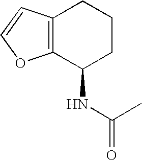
C12=C(C(NC(=O)C)CCC1)OC=C2
